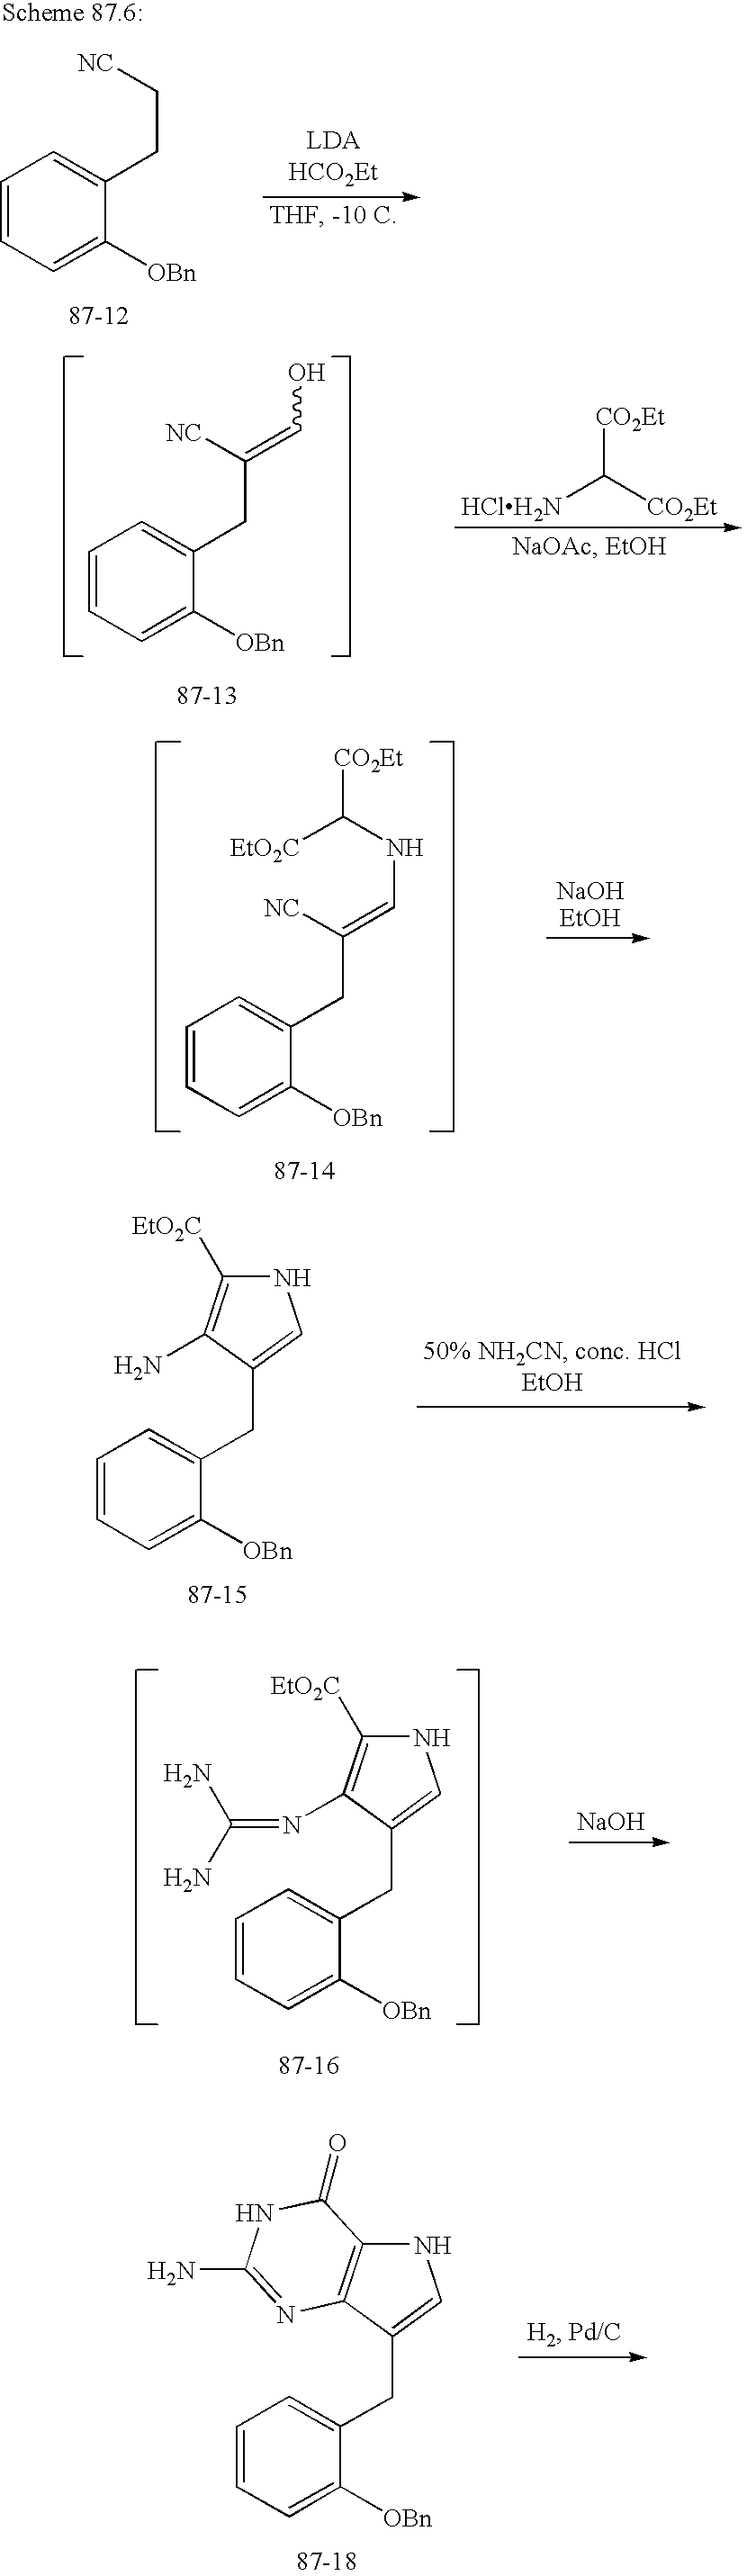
C1=CC=C([OBn])C(CC(=CO)[NC])=C1.[HClH2N]C([CO2Et])[CO2Et].C1=CC=C([OBn])C(CC(=CNC([EtO2C])[CO2Et])[NC])=C1.C1=CC=C([OBn])C(CC2=CNC([EtO2C])=C2N)=C1.C1=CC=C([OBn])C(CC[NC])=C1.C1=CC=C([OBn])C(CC2=CNC([EtO2C])=C2N=C(N)N)=C1.[NaOH].C1=CC=C([OBn])C(CC2=CNC3=C2N=C(N)NC3=O)=C1
